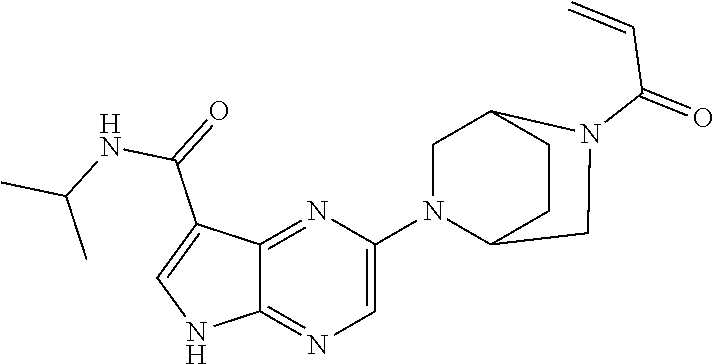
C12=NC(N3C4CCC(C3)N(C(=O)C=C)C4)=CN=C1NC=C2C(=O)NC(C)C
